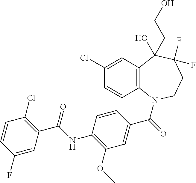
C12=C(N(C(=O)C3=CC(OC)=C(NC(C4=C(Cl)C=CC(F)=C4)=O)C=C3)CCC(F)(F)C1(CCO)O)C=CC(Cl)=C2
